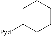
C1C([Pyd])CCCC1
